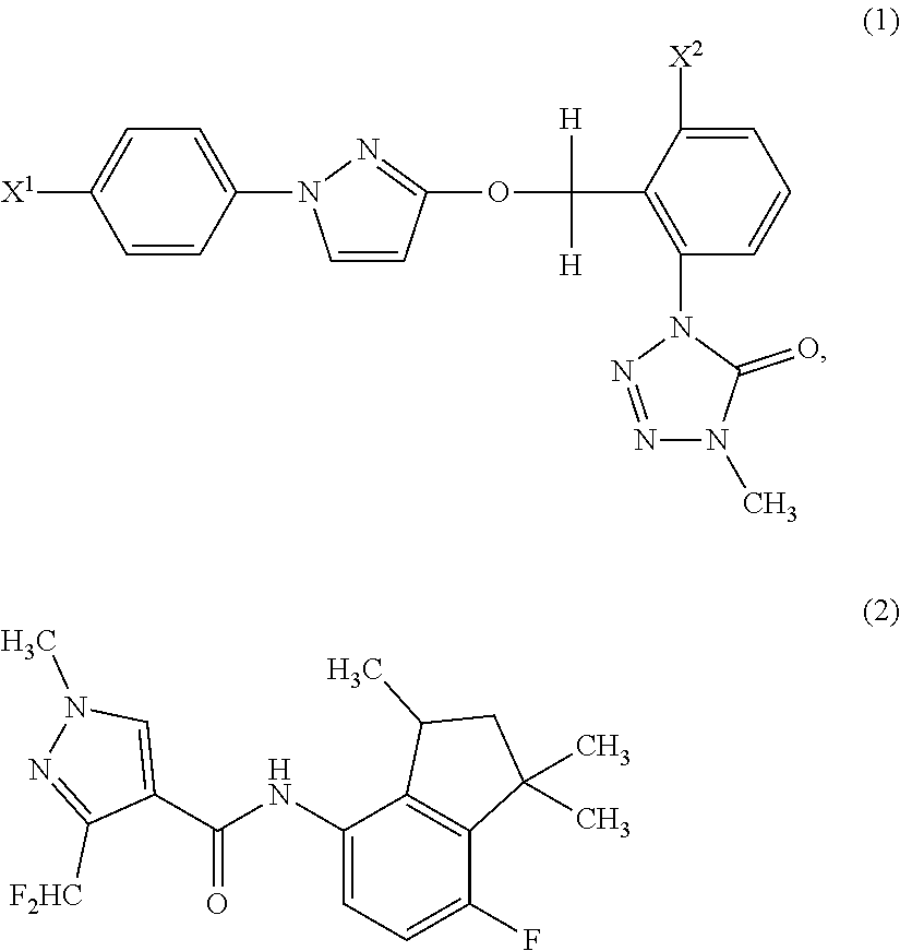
C1=C([X2])C(C(OC2=NN(C3=CC=C([X1])C=C3)C=C2)([H])[H])=C(N2N=NN(C)C2=O)C=C1.C1(NC(C2=CN(C)N=C2[F2HC])=O)=CC=C(F)C2=C1C(C)CC2(C)C
